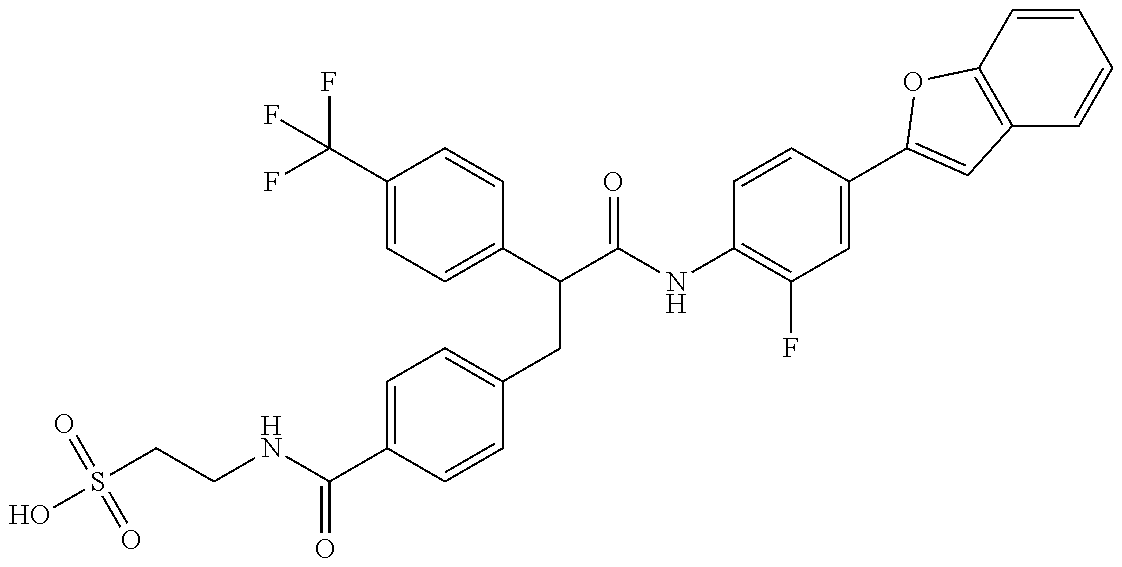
S(CCNC(C1=CC=C(CC(C(NC2=C(F)C=C(C3=CC4=C(C=CC=C4)O3)C=C2)=O)C2=CC=C(C(F)(F)F)C=C2)C=C1)=O)(=O)(=O)O
